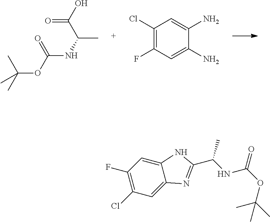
O=C(O)C(C)NC(OC(C)(C)C)=O.C1(Cl)=C(F)C=C(N)C(N)=C1.C1(F)=C(Cl)C=C2C(=C1)NC(C(C)NC(OC(C)(C)C)=O)=N2
